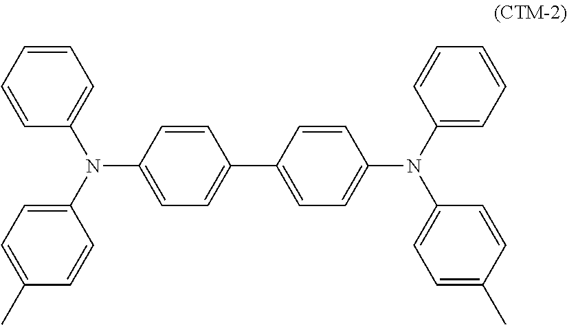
C1=CC=CC(N(C2=CC=C(C)C=C2)C2=CC=C(C3=CC=C(N(C4=CC=CC=C4)C4=CC=C(C)C=C4)C=C3)C=C2)=C1
